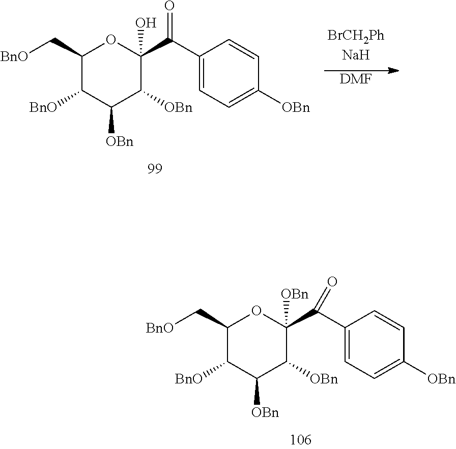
C1(C[BnO])C([BnO])C([OBn])C([OBn])C(C(C2=CC=C([OBn])C=C2)=O)(O)O1.[DMF].C1(C[BnO])C([BnO])C([OBn])C([OBn])C(C(C2=CC=C([OBn])C=C2)=O)([OBn])O1
